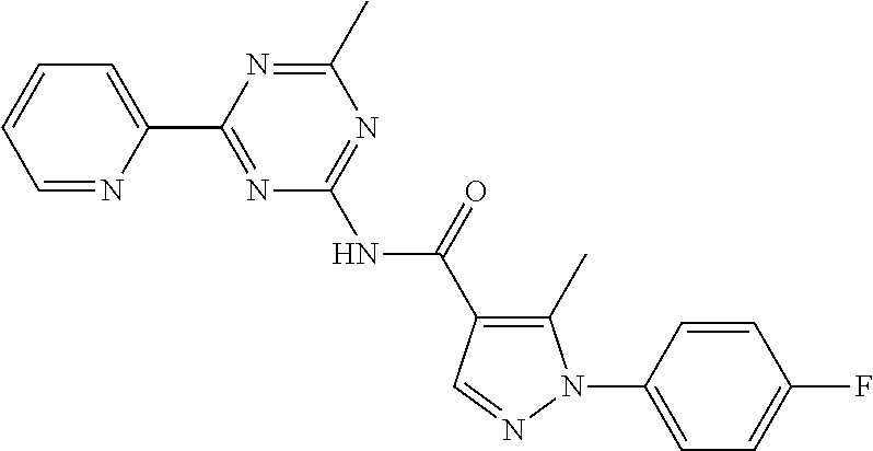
C1=NC(C2=NC(NC(=O)C3=C(C)N(C4=CC=C(F)C=C4)N=C3)=NC(C)=N2)=CC=C1
